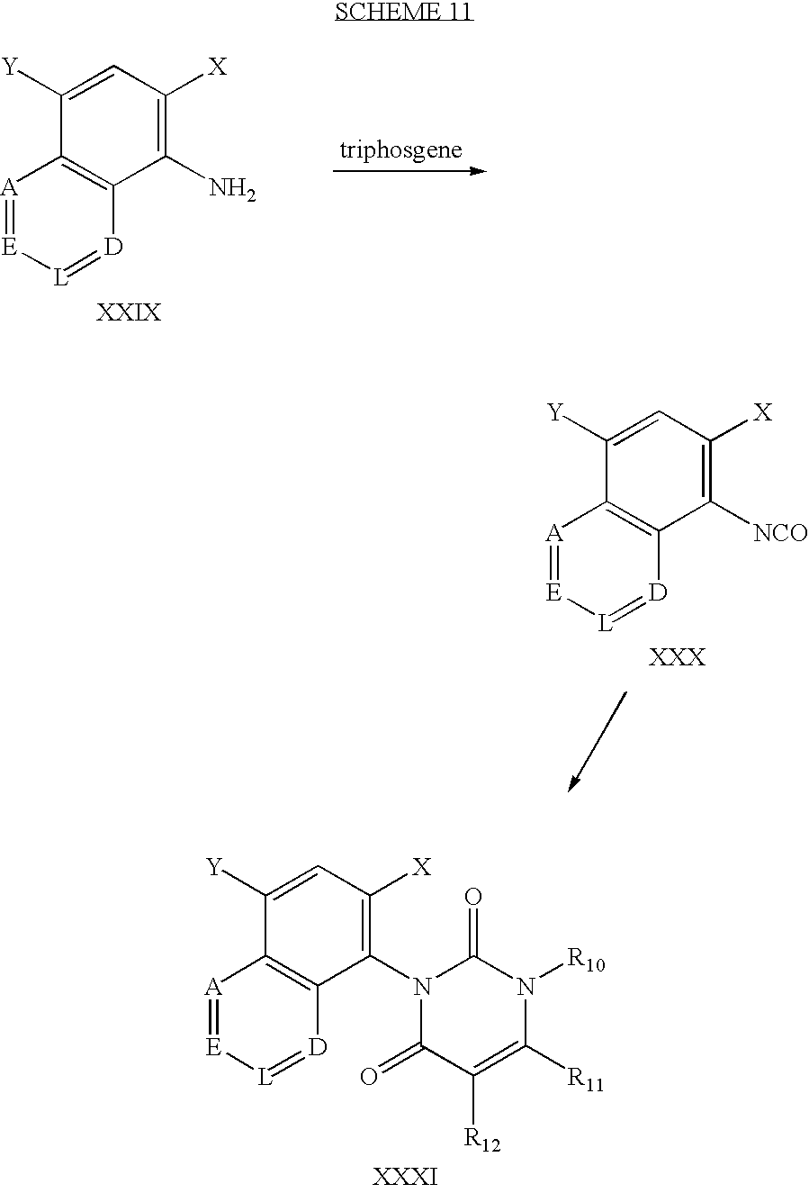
C1([Y])=CC([X])=C(N)C2=C1[A]=[E][L]=[D]2.C1([Y])=CC([X])=C([NCO])C2=C1[A]=[E][L]=[D]2.C1([Y])=CC([X])=C(N2C(=O)C([R12])=C([R11])N([R10])C2=O)C2=C1[A]=[E][L]=[D]2
